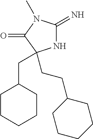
N1C(=N)N(C)C(=O)C1(CC1CCCCC1)CCC1CCCCC1
